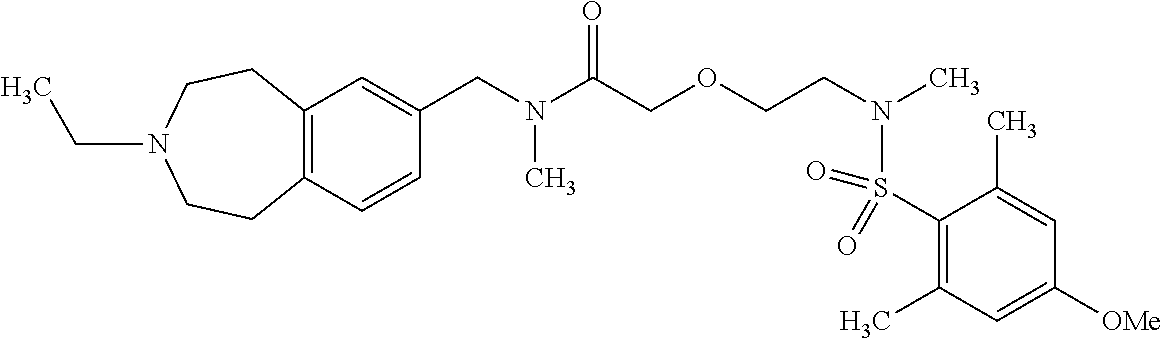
C12=C(C=CC(CN(C(COCCN(S(C3=C(C)C=C([OMe])C=C3C)(=O)=O)C)=O)C)=C1)CCN(CC)CC2
